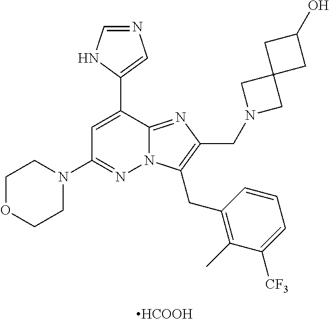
C1=C(C2=CN=CN2)C2=NC(CN3CC4(C3)CC(O)C4)=C(CC3=C(C)C([CF3])=CC=C3)N2N=C1N1CCOCC1.[HCOOH]
